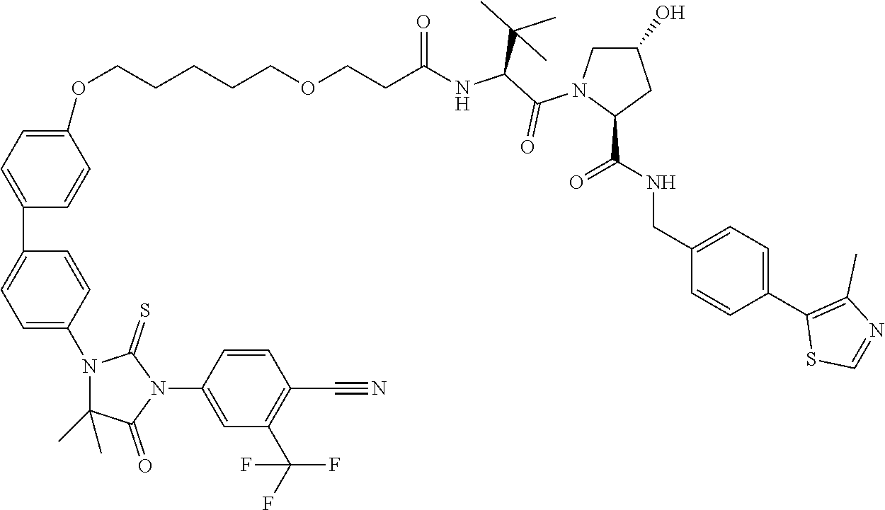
C1=C(N2C(C)(C)C(=O)N(C3=CC(C(F)(F)F)=C(C#N)C=C3)C2=S)C=CC(C2=CC=C(OCCCCCOCCC(NC(C(N3CC(O)CC3C(NCC3=CC=C(C4=C(C)N=CS4)C=C3)=O)=O)C(C)(C)C)=O)C=C2)=C1
